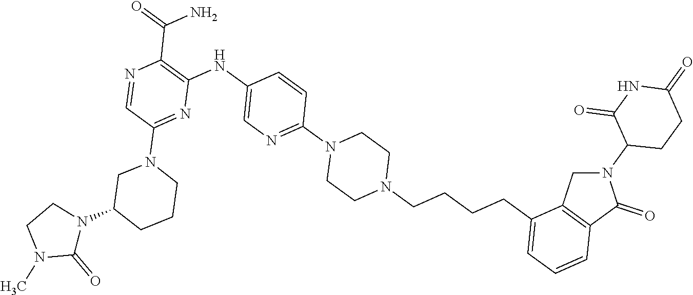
N1(C2CCC(=O)NC2=O)CC2=C(C1=O)C=CC=C2CCCCN1CCN(C2=NC=C(NC3=C(C(=O)N)N=CC(N4CCCC(N5CCN(C)C5=O)C4)=N3)C=C2)CC1
